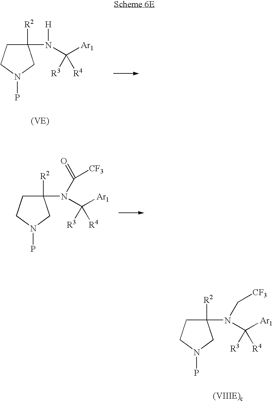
C1([R2])(N([H])C([Ar1])([R4])[R3])CCN(P)C1.C1([R2])(N(C([Ar1])([R4])[R3])C(=O)[CF3])CCN(P)C1.C1([R2])(N(C([Ar1])([R4])[R3])C[CF3])CCN(P)C1
